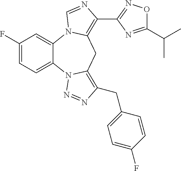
C1(F)=CC=C2C(=C1)N1C(=C(C3=NOC(C(C)C)=N3)N=C1)CC1=C(CC3=CC=C(F)C=C3)N=NN21
